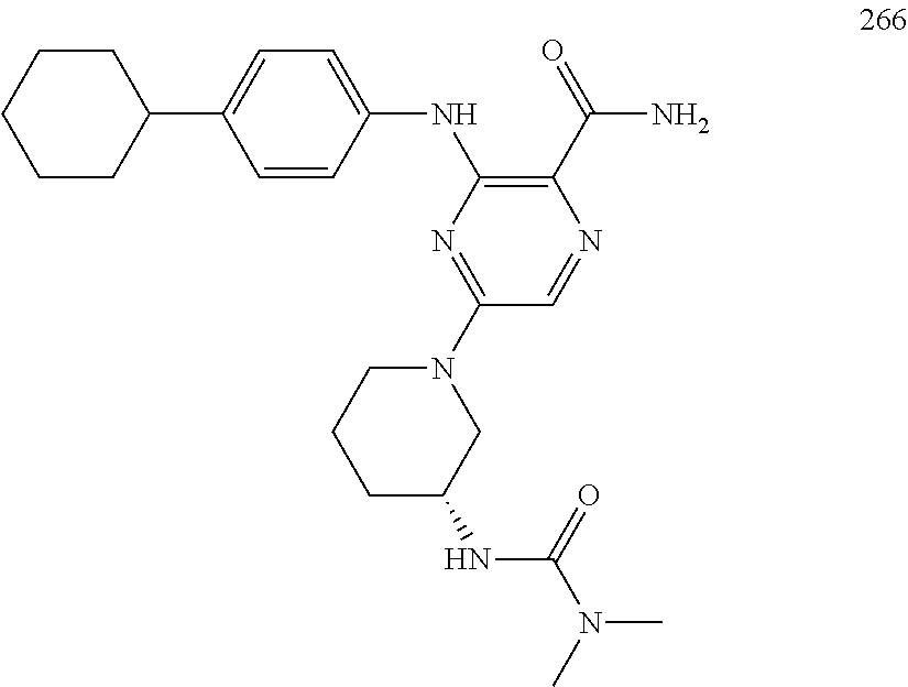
C1=CC(NC2=C(C(=O)N)N=CC(N3CCCC(NC(N(C)C)=O)C3)=N2)=CC=C1C1CCCCC1
